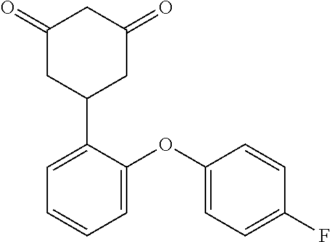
C1(=O)CC(C2=CC=CC=C2OC2=CC=C(F)C=C2)CC(=O)C1
